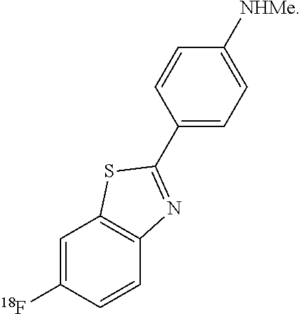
C1=C([18F])C=CC2=C1SC(C1=CC=C([NHMe])C=C1)=N2
